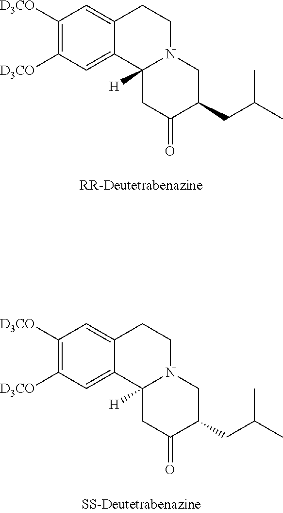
[D3CO]C1=C([D3CO])C=C2C(=C1)C1([H])N(CC2)CC(CC(C)C)C(=O)C1.[D3CO]C1=C([D3CO])C=C2C(=C1)C1([H])N(CC2)CC(CC(C)C)C(=O)C1
